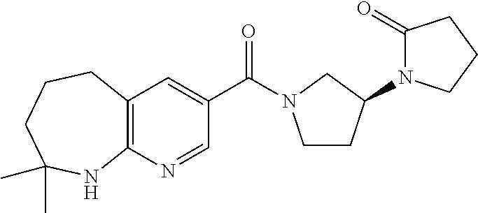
C12=C(C=C(C(=O)N3CCC(N4C(=O)CCC4)C3)C=N1)CCCC(C)(C)N2
